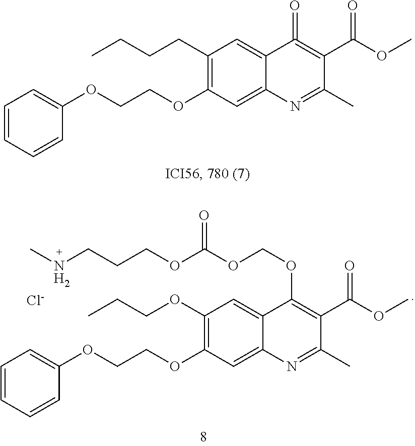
C1(CCCC)=C(OCCOC2=CC=CC=C2)C=C2C(=C1)C(=O)=C(C(OC)=O)C(C)=N2.[Cl-].C1=C2C(=CC(OCCC)=C1OCCOC1=CC=CC=C1)C(OCOC(OCCCNC)=O)=C(C(OC)=O)C(C)=N2
